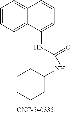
C1=CC=C2C(=C1)C=CC=C2NC(NC1CCCCC1)=O
